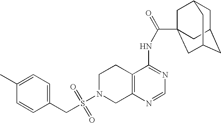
C1N(S(=O)(=O)CC2=CC=C(C)C=C2)CC2=C(C1)C(NC(=O)C13CC4CC(CC(C1)C4)C3)=NC=N2
